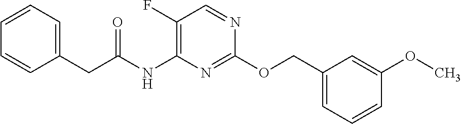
C1(COC2=NC(NC(CC3=CC=CC=C3)=O)=C(F)C=N2)=CC=CC(OC)=C1
